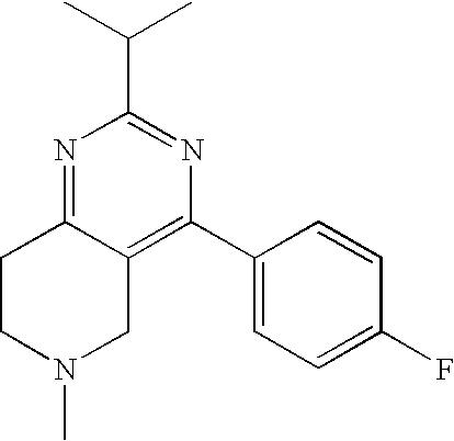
C(C1=NC(C2=CC=C(F)C=C2)=C2C(=N1)CCN(C)C2)(C)C
